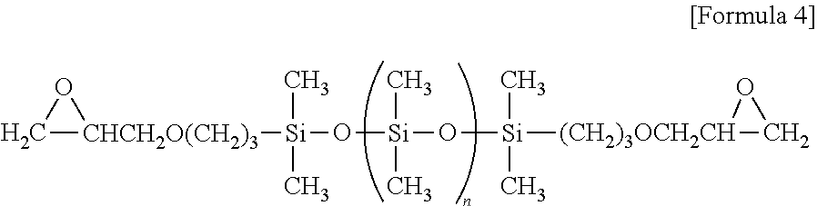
C1[CHCH2O(CH2)3]([Si](C)(C)O[Si](C)(C)O[Si](C)(C)[(CH2)3OCH2CH]2CO2)O1
